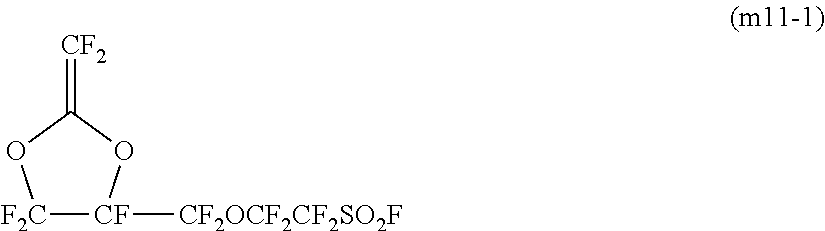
[F2C]1[CF]([CF2OCF2CF2SO2F])OC(=[CF2])O1
